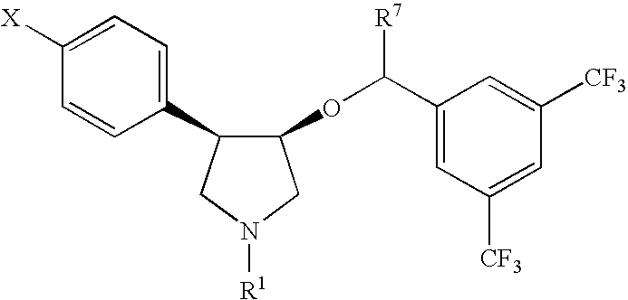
C1([X])=CC=C(C2C(OC(C3=CC([CF3])=CC([CF3])=C3)[R7])CN([R1])C2)C=C1
